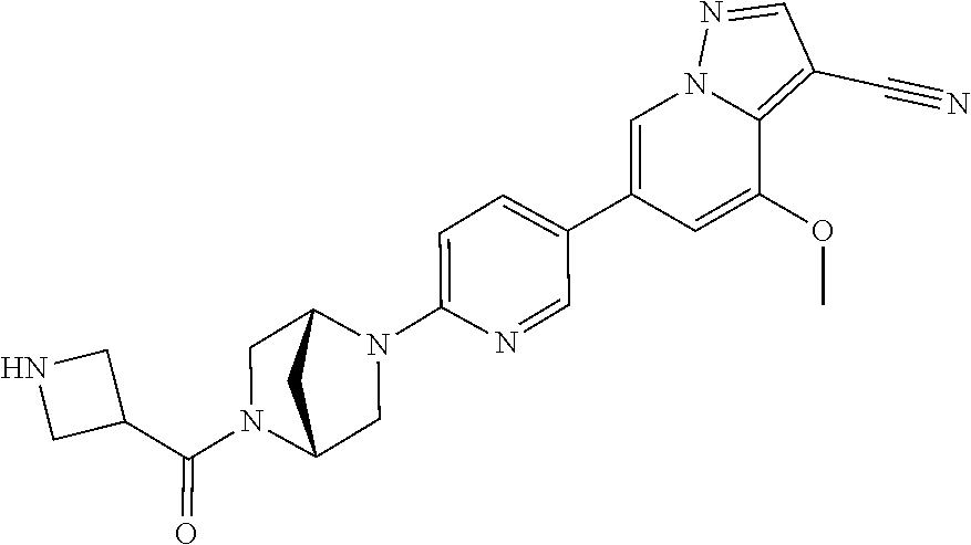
C1(C2=CC=C(N3C4CN(C(C5CNC5)=O)C(C3)C4)N=C2)=CN2C(=C(C#N)C=N2)C(OC)=C1
